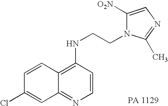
C12=C(NCCN3C([O2N])=CN=C3C)C=CN=C1C=C(Cl)C=C2
